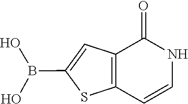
C1=CNC(=O)C2=C1SC(B(O)O)=C2
